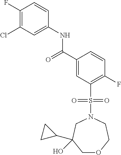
C1(F)=C(Cl)C=C(NC(=O)C2=CC(S(N3CC(C4CC4)(O)COCC3)(=O)=O)=C(F)C=C2)C=C1
